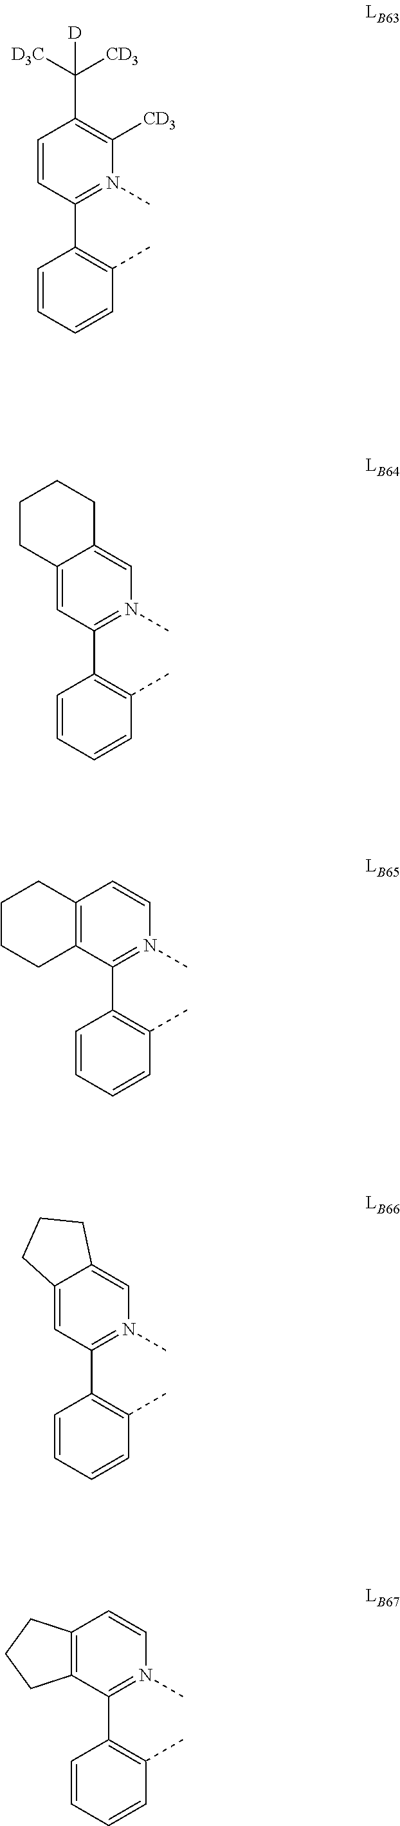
C12=CC(C3=C(C)C=CC=C3)=N(C)C=C1CCCC2.C12=C(C(C3=C(C)C=CC=C3)=N(C)C=C1)CCCC2.C12=CC(C3=C(C)C=CC=C3)=N(C)C=C1CCC2.C12=C(C(C3=C(C)C=CC=C3)=N(C)C=C1)CCC2.C1=CC(C2=C(C)C=CC=C2)=N(C)C([CD3])=C1C([CD3])([D3C])[D]
